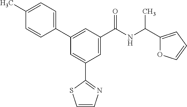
C1=CN=C(C2=CC(C3=CC=C(C)C=C3)=CC(C(NC(C3=CC=CO3)C)=O)=C2)S1
